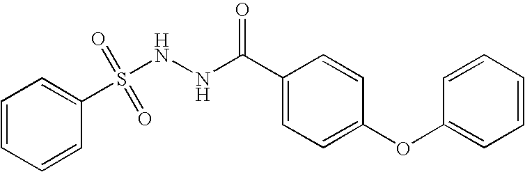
C1=CC(S(NNC(C2=CC=C(OC3=CC=CC=C3)C=C2)=O)(=O)=O)=CC=C1
